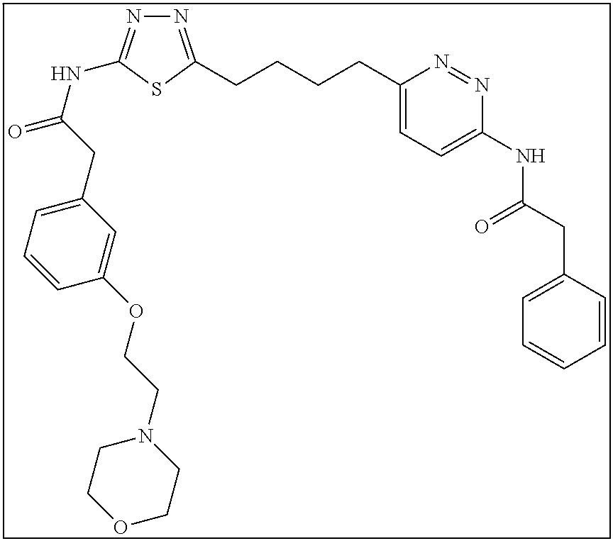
N1=C(CCCCC2=CC=C(NC(CC3=CC=CC=C3)=O)N=N2)SC(NC(=O)CC2=CC=CC(OCCN3CCOCC3)=C2)=N1
